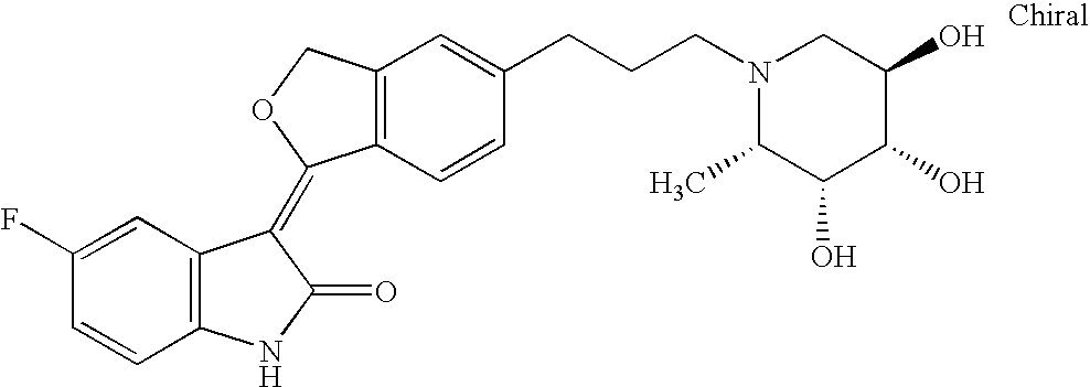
C1=C(F)C=CC2=C1C(=C1C3=C(C=C(CCCN4C(C)C(O)C(O)C(O)C4)C=C3)CO1)C(=O)N2
